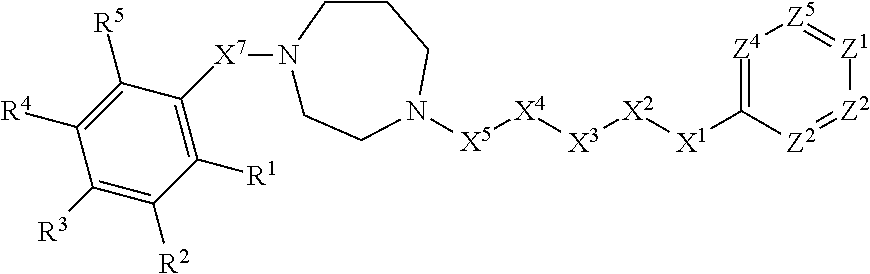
C1([R3])=C([R2])C([R1])=C([X7]N2CCN([X5][X4][X3][X2][X1]C3=[Z4][Z5]=[Z1][Z2]=[Z2]3)CCC2)C([R5])=C1[R4]
